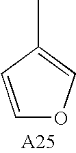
C1=CC(C)=CO1
